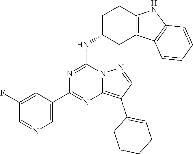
N1=C(NC2CC3=C(CC2)NC2=C3C=CC=C2)N2C(=C(C3=CCCCC3)C=N2)N=C1C1=CN=CC(F)=C1
